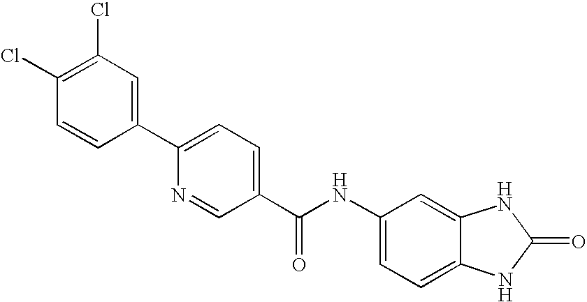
C1=C(NC(C2=CC=C(C3=CC(Cl)=C(Cl)C=C3)N=C2)=O)C=C2C(=C1)NC(=O)N2
